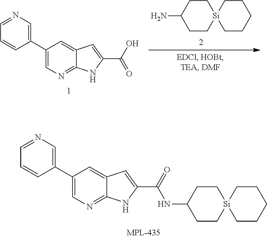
[Si]12(CCCCC1)CCC(NC(C1=CC3=CC(C4=CN=CC=C4)=CN=C3N1)=O)CC2.C1=CC(C2=CN=C3C(=C2)C=C(C(=O)O)N3)=CN=C1.[Si]12(CCCCC1)CCC(N)CC2
